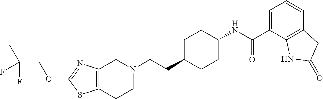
C12=C(CCN(CCC3CCC(NC(C4=CC=CC5=C4NC(=O)C5)=O)CC3)C1)SC(OCC(C)(F)F)=N2
